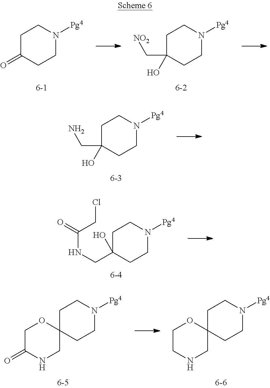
C1C(O)(C[NO2])CCN([Pg4])C1.C1C(=O)CCN([Pg4])C1.C1C(O)(CN)CCN([Pg4])C1.C1C(O)(CNC(=O)CCl)CCN([Pg4])C1.C1C2(CCN([Pg4])C1)OCCNC2.C1C2(CCN([Pg4])C1)OCC(=O)NC2
